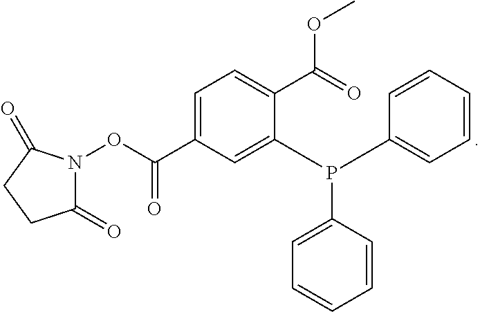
C1(=O)N(OC(C2=CC=C(C(=O)OC)C(P(C3=CC=CC=C3)C3=CC=CC=C3)=C2)=O)C(=O)CC1
